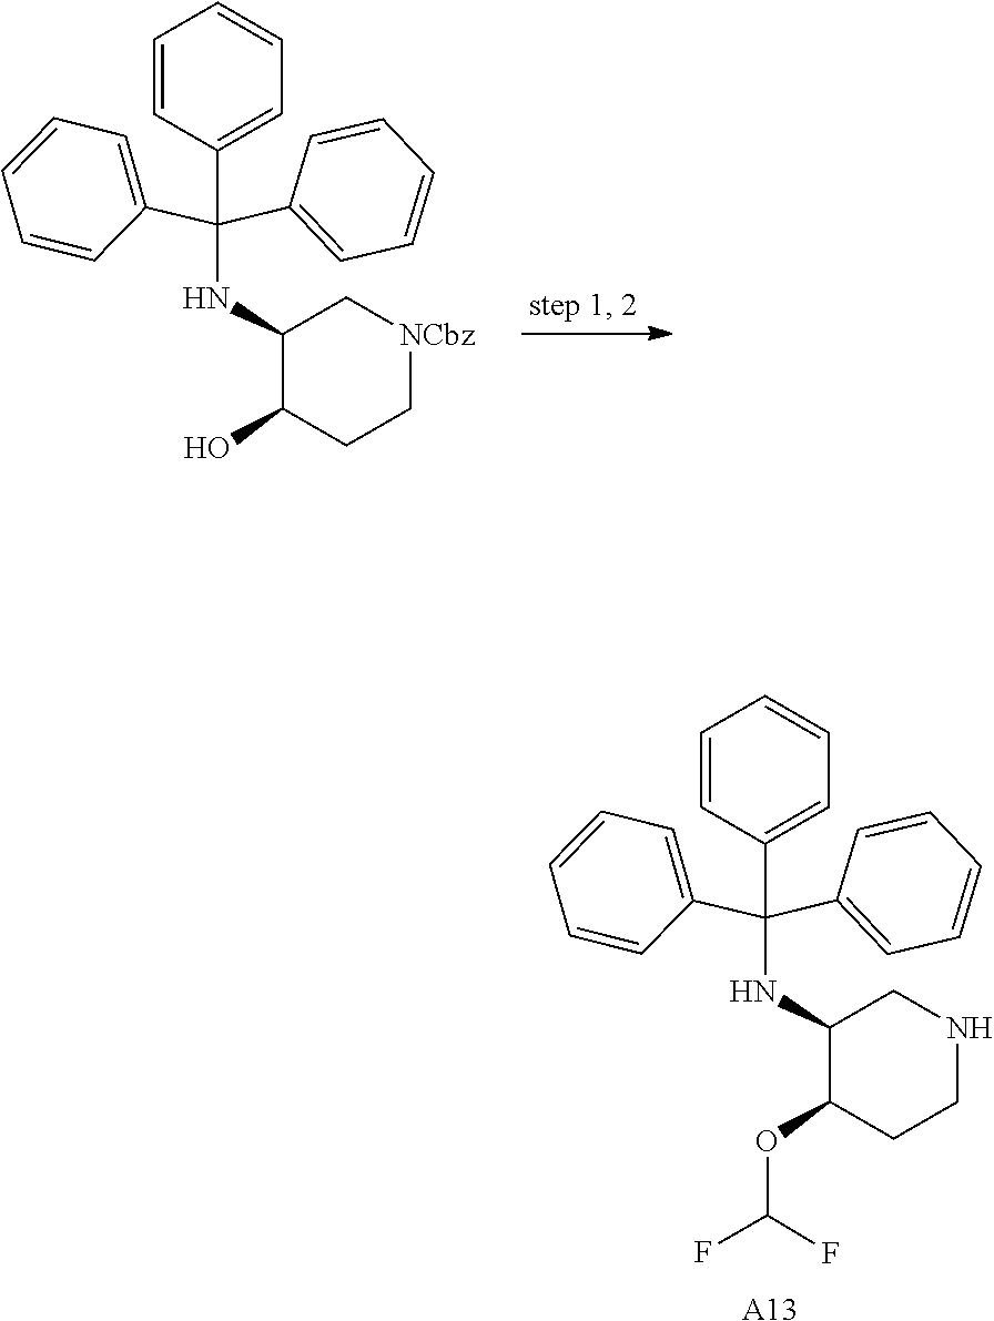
C1=CC(C(C2=CC=CC=C2)(C2=CC=CC=C2)NC2C(O)CC[NCbz]C2)=CC=C1.C1=CC(C(C2=CC=CC=C2)(C2=CC=CC=C2)NC2C(OC(F)F)CCNC2)=CC=C1.[A13]
